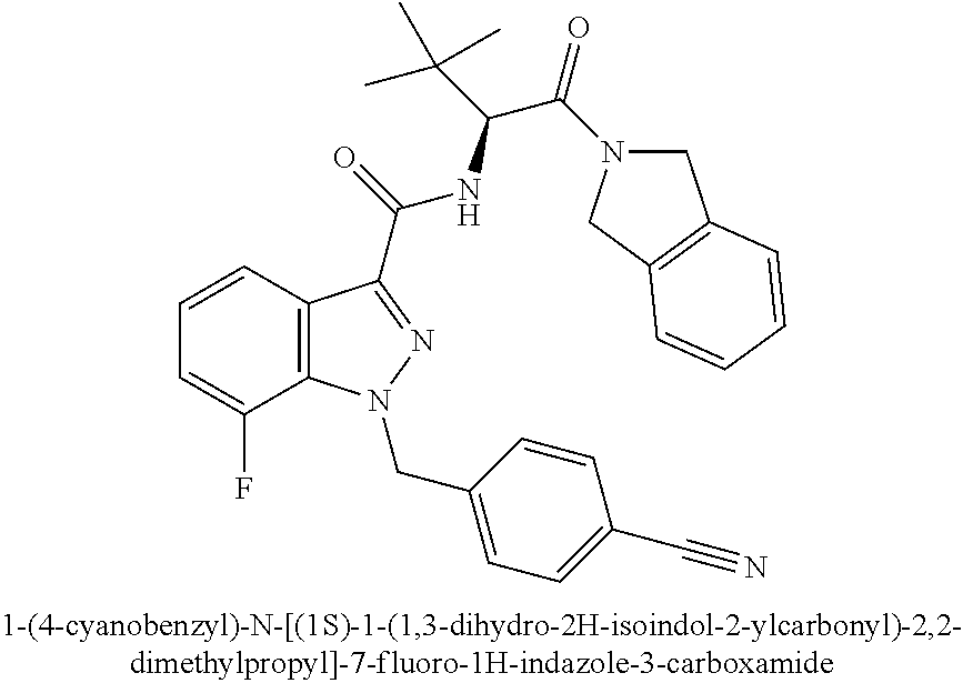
C1=CC2=C(C(F)=C1)N(CC1=CC=C(C#N)C=C1)N=C2C(=O)NC(C(=O)N1CC2=C(C1)C=CC=C2)C(C)(C)C
